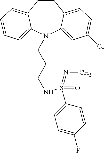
C1CC2=CC=C(Cl)C=C2N(CCCNS(C2=CC=C(F)C=C2)(=O)=NC)C2=CC=CC=C12
